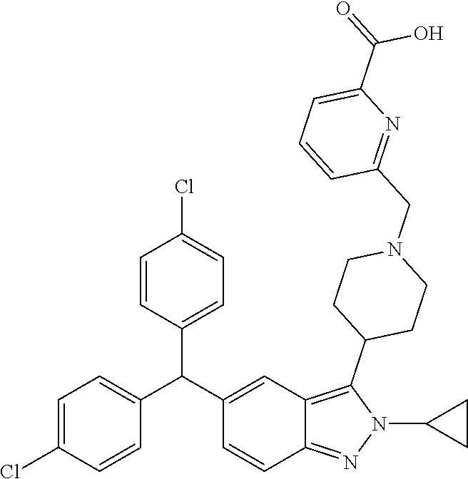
C1=C(Cl)C=CC(C(C2=CC3=C(C4CCN(CC5=NC(C(=O)O)=CC=C5)CC4)N(C4CC4)N=C3C=C2)C2=CC=C(Cl)C=C2)=C1
